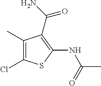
C1(C)=C(Cl)SC(NC(C)=O)=C1C(N)=O
